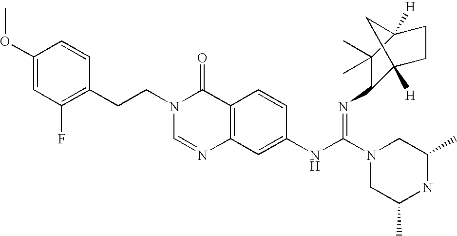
C(N1C=NC2=C(C1=O)C=CC(NC(=NC1C3([H])CCC([H])(C1(C)C)C3)N1CC(C)NC(C)C1)=C2)CC1=C(F)C=C(OC)C=C1
